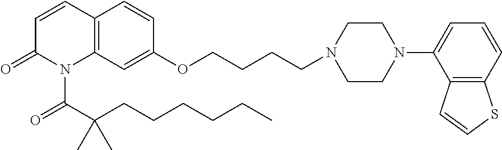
C12=C(C=C(OCCCCN3CCN(C4=CC=CC5=C4C=CS5)CC3)C=C1)N(C(C(CCCCCC)(C)C)=O)C(=O)C=C2
